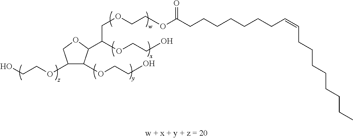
C1(OCCO)C(OCCO)C(C(COCCOC(CCCCCCCC=CCCCCCCCC)=O)OCCO)OC1
